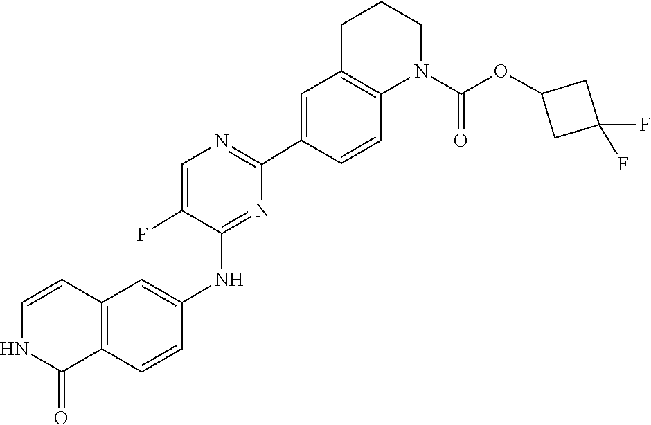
C12=C(N(C(OC3CC(F)(F)C3)=O)CCC1)C=CC(C1=NC=C(F)C(NC3=CC4=C(C(=O)NC=C4)C=C3)=N1)=C2
